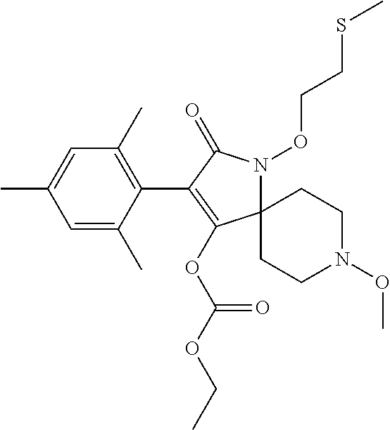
C1(C)=C(C2=C(OC(OCC)=O)C3(N(OCCSC)C2=O)CCN(OC)CC3)C(C)=CC(C)=C1
